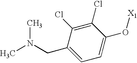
C(C1=CC=C(O[X1])C(Cl)=C1Cl)N(C)C
